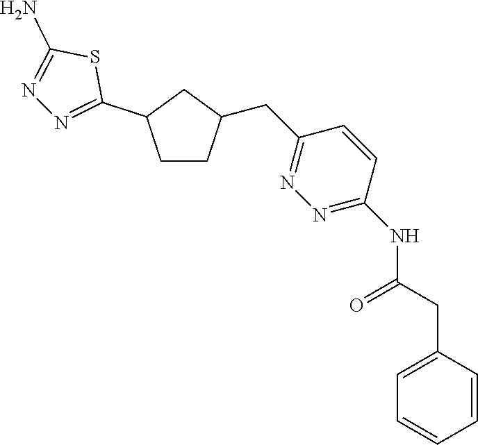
C1=C(CC(NC2=NN=C(CC3CCC(C4=NN=C(N)S4)C3)C=C2)=O)C=CC=C1
